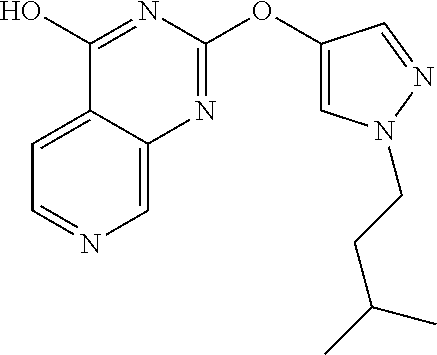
C1=NC=C2C(=C1)C(O)=NC(OC1=CN(CCC(C)C)N=C1)=N2
